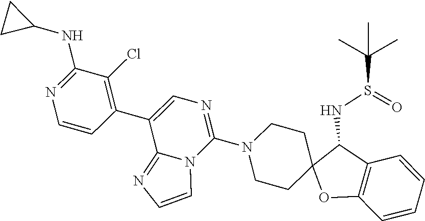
C12(CCN(C3=NC=C(C4=C(Cl)C(NC5CC5)=NC=C4)C4=NC=CN34)CC1)OC1=C(C=CC=C1)C2NS(C(C)(C)C)=O
